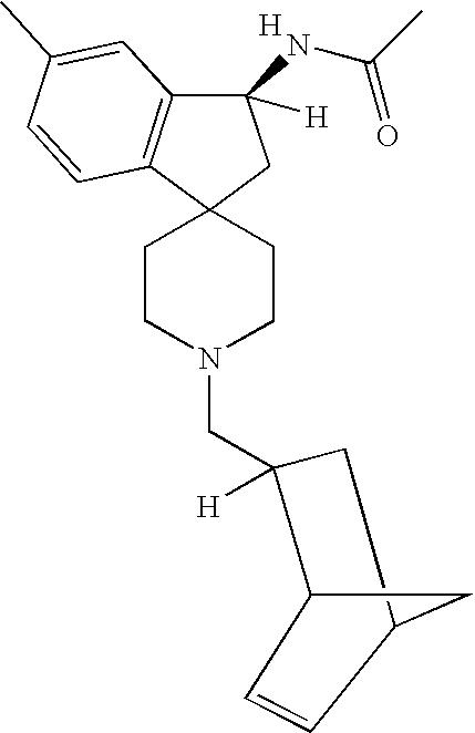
C1CN(CC2([H])CC3CC2C=C3)CCC12CC(NC(C)=O)([H])C1=C2C=CC(C)=C1.[H]
